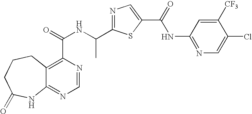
C12=NC=NC(C(=O)NC(C3=NC=C(C(=O)NC4=NC=C(Cl)C([CF3])=C4)S3)C)=C1CCCC(=O)N2
